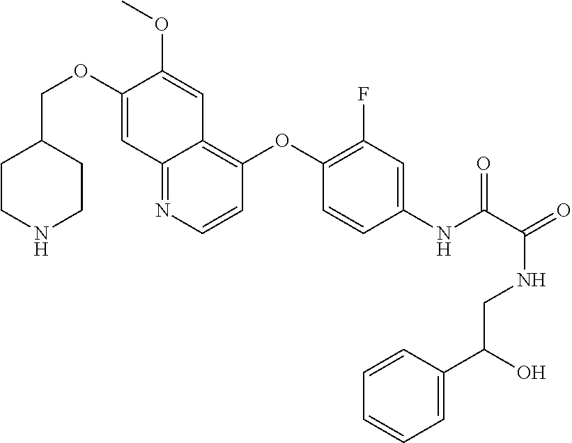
C1CNCCC1COC1=CC2=NC=CC(OC3=C(F)C=C(NC(=O)C(NCC(C4=CC=CC=C4)O)=O)C=C3)=C2C=C1OC
